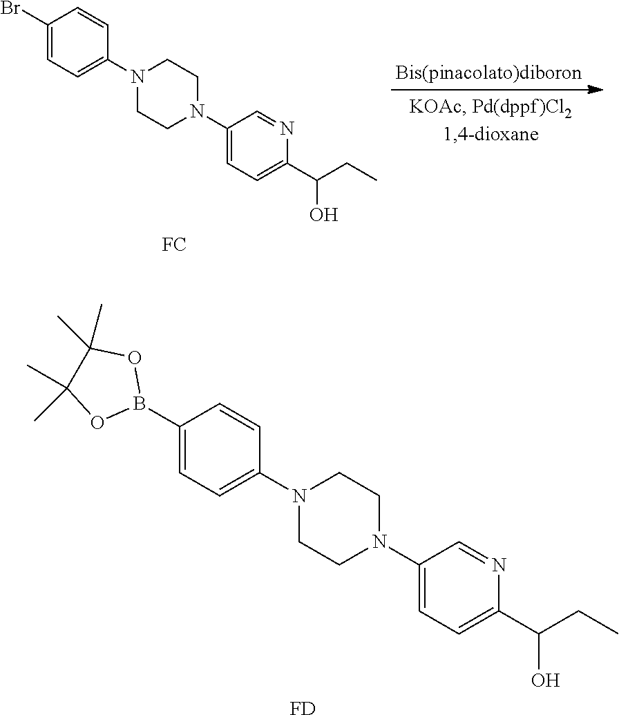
C1(Br)=CC=C(N2CCN(C3=CC=C(C(CC)O)N=C3)CC2)C=C1.[FC].C1(B2OC(C)(C)C(C)(C)O2)=CC=C(N2CCN(C3=CC=C(C(CC)O)N=C3)CC2)C=C1.[FD]
